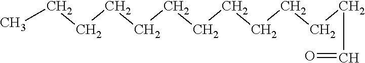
CCCCCCCCCCCCC=O
